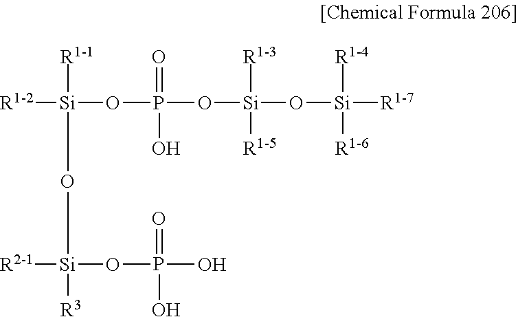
[R1-2][Si](OP(O[Si](O[Si]([R1-4])([R1-7])[R1-6])([R1-3])[R1-5])(=O)O)([R1-1])O[Si]([R2-1])(OP(O)(=O)O)[R3]
